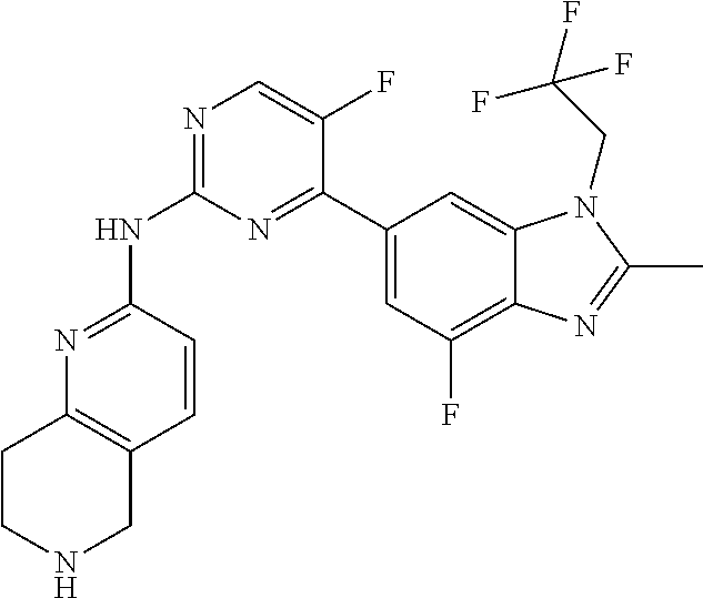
N1=C(NC2=NC=C(F)C(C3=CC(F)=C4C(=C3)N(CC(F)(F)F)C(C)=N4)=N2)C=CC2=C1CCNC2
